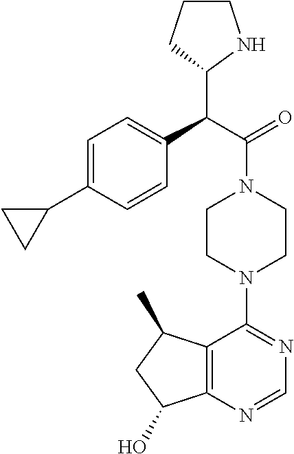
C1=C(C2CC2)C=CC(C(C(N2CCN(C3=NC=NC4=C3C(C)CC4O)CC2)=O)C2NCCC2)=C1
